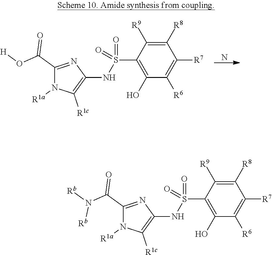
N.C1(S(NC2=C([R1c])N([R1a])C(C(O[H])=O)=N2)(=O)=O)=C(O)C([R6])=C([R7])C([R8])=C1[R9].C1(S(NC2=C([R1c])N([R1a])C(C(N([Rb])[Rb])=O)=N2)(=O)=O)=C(O)C([R6])=C([R7])C([R8])=C1[R9]
